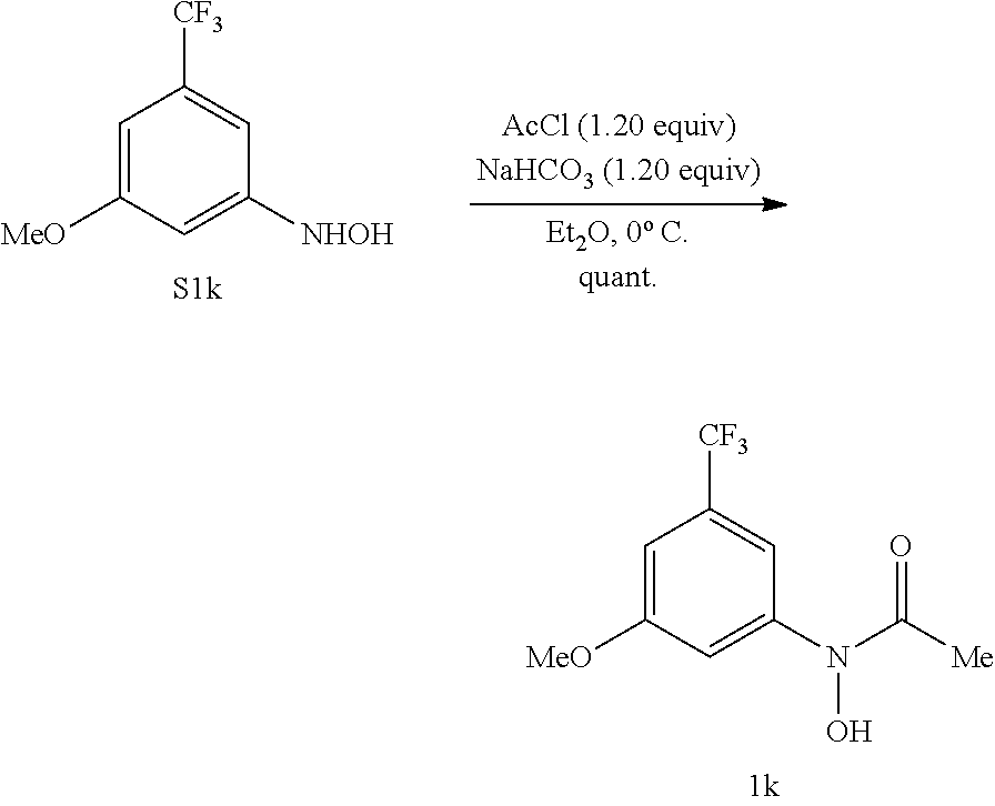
C1=C([MeO])C=C(N(C([Me])=O)O)C=C1[CF3].C1=C([MeO])C=C([NHOH])C=C1[CF3]
